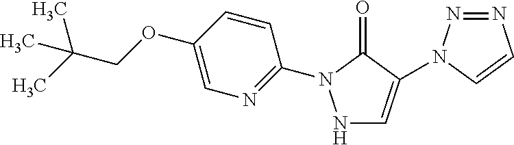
N1=NN(C2=CNN(C3=NC=C(OCC(C)(C)C)C=C3)C2=O)C=C1
